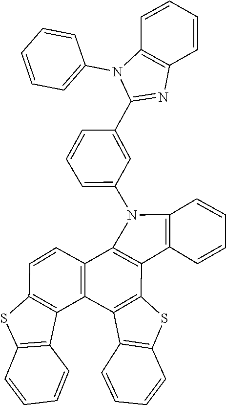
C1=C(N2C3=C(C4=C2C=CC=C4)C2=C(C4=C3C=CC3=C4C4=C(C=CC=C4)S3)C3=C(C=CC=C3)S2)C=C(C2=NC3=C(N2C2=CC=CC=C2)C=CC=C3)C=C1
